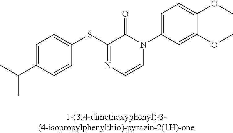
C1(SC2=NC=CN(C3=CC=C(OC)C(OC)=C3)C2=O)=CC=C(C(C)C)C=C1
